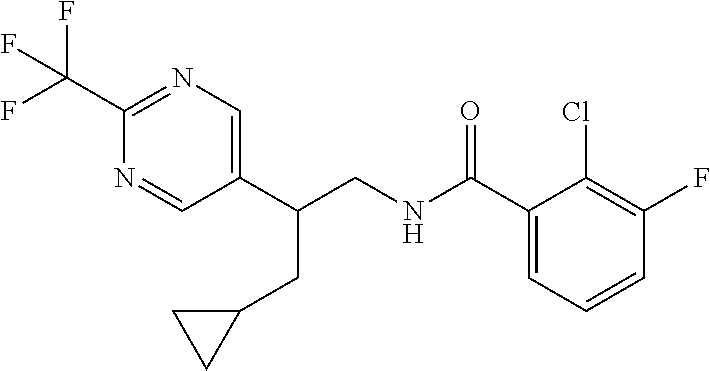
C1(C(CNC(C2=CC=CC(F)=C2Cl)=O)CC2CC2)=CN=C(C(F)(F)F)N=C1
